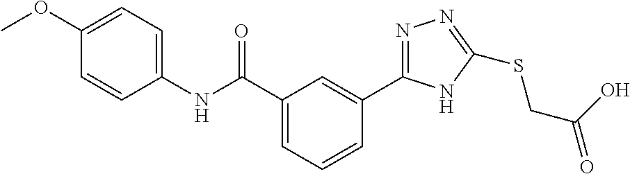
C1(C(NC2=CC=C(OC)C=C2)=O)=CC=CC(C2=NN=C(SCC(=O)O)N2)=C1
